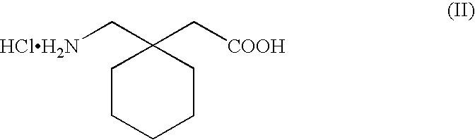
C1CCCCC1(C[HClH2N])C[COOH]
